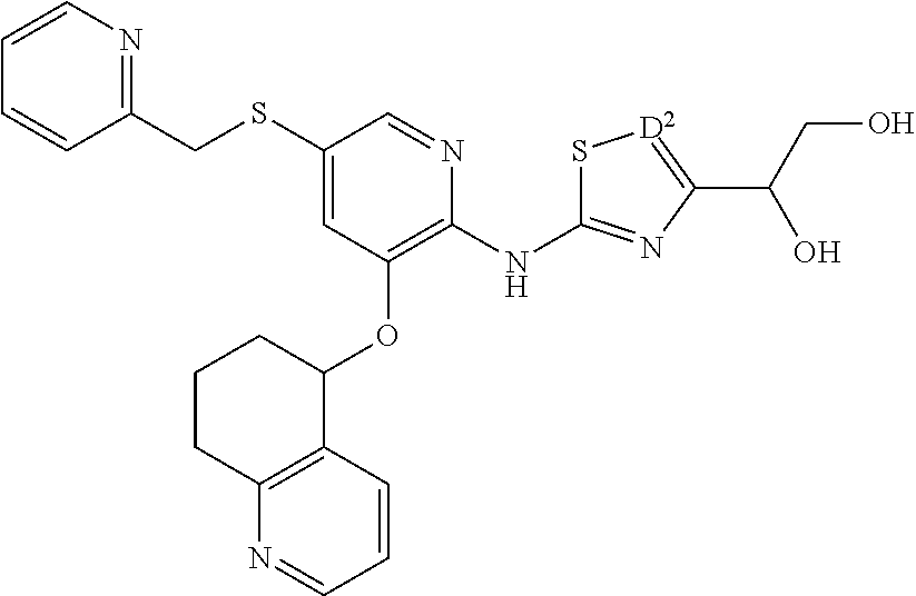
C(C1=NC=CC=C1)SC1=CC(OC2CCCC3=C2C=CC=N3)=C(NC2=NC(C(CO)O)=[D2]S2)N=C1
